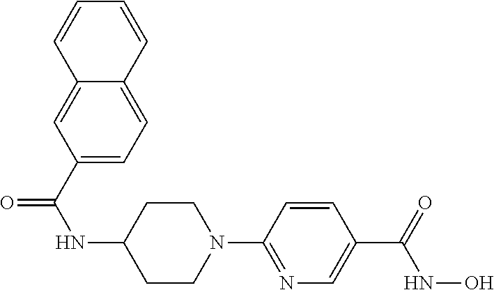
C1CN(C2=NC=C(C(=O)NO)C=C2)CCC1NC(C1=CC=C2C(=C1)C=CC=C2)=O
